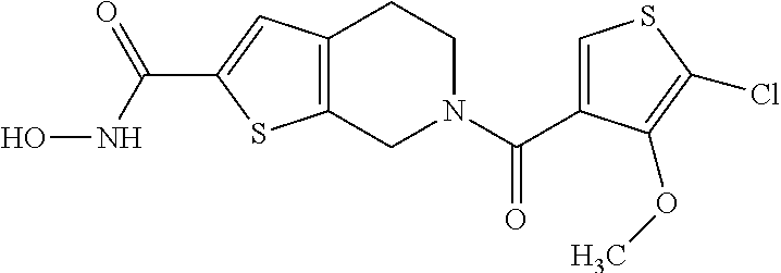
C1(C(N2CCC3=C(C2)SC(C(NO)=O)=C3)=O)=CSC(Cl)=C1OC
